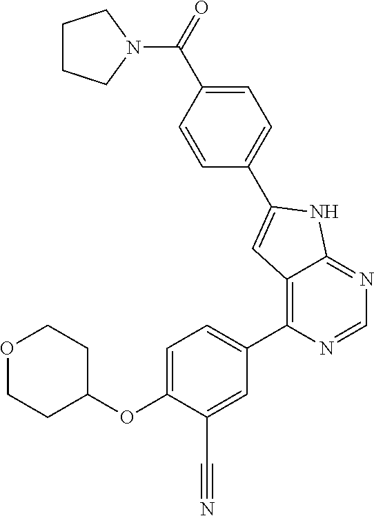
O1CCC(OC2=CC=C(C3=C4C(=NC=N3)NC(C3=CC=C(C(=O)N5CCCC5)C=C3)=C4)C=C2C#N)CC1
